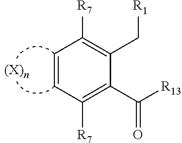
C1([R7])=C(C(=O)[R13])C(C[R1])=C([R7])C=C1
